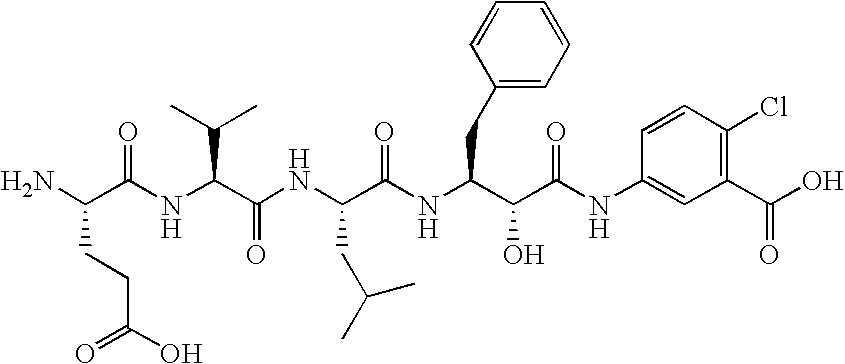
NC(CCC(=O)O)C(=O)NC(C(C)C)C(=O)NC(CC(C)C)C(NC(CC1=CC=CC=C1)C(O)C(=O)NC1=CC(C(O)=O)=C(Cl)C=C1)=O
